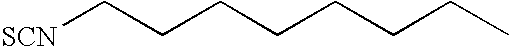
[SCN]CCCCCCCC
